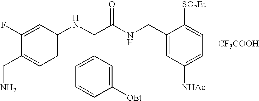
C1=C(NC(C(NCC2=CC([NHAc])=CC=C2[SO2Et])=O)C2=CC=CC([OEt])=C2)C=C(F)C(CN)=C1.[CF3COOH]
